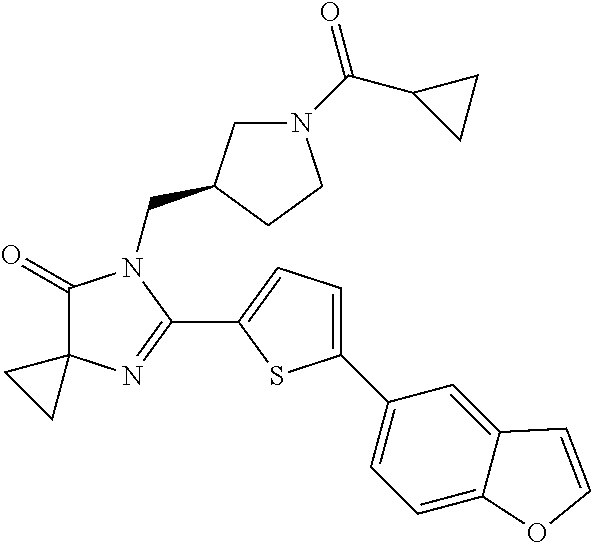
C1(=O)C2(N=C(C3=CC=C(C4=CC=C5C(=C4)C=CO5)S3)N1CC1CN(C(C3CC3)=O)CC1)CC2
